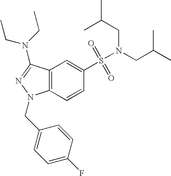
C1(S(N(CC(C)C)CC(C)C)(=O)=O)=CC2=C(C=C1)N(CC1=CC=C(F)C=C1)N=C2N(CC)CC
